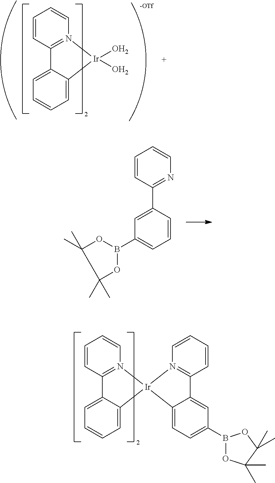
C1=CC=C2C(=C1)C1=N(C=CC=C1)[Ir]2(O)O.C1(B2OC(C)(C)C(C)(C)O2)=CC=CC(C2=NC=CC=C2)=C1.C1=CC=C2C(=C1)C1=N(C=CC=C1)[Ir]21C2=CC=C(B3OC(C)(C)C(C)(C)O3)C=C2C2=N1C=CC=C2
